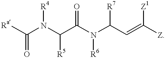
[Ra]C(N(C(C(N(C(C=C([Z])[Z1])[R7])[R6])=O)[R5])[R4])=O
